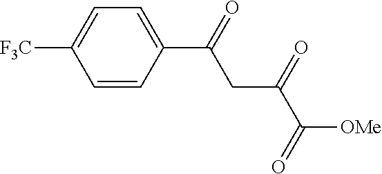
C1=C(C(=O)CC(=O)C([OMe])=O)C=CC([F3C])=C1
